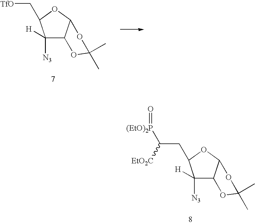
C1([H])([N3])C2C(OC1C[TfO])OC(C)(C)O2.C1([H])([N3])C2C(OC1CC([(EtO)2P]=O)[EtO2C])OC(C)(C)O2
